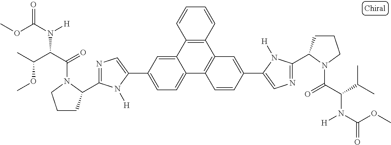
C12=CC(C3=CN=C(C4CCCN4C(C(C(C)OC)N(C(OC)=O)[H])=O)N3[H])=CC=C1C1=C(C3=C2C=CC=C3)C=C(C2=CN=C(C3CCCN3C(C(C(C)C)N(C(OC)=O)[H])=O)N2[H])C=C1
